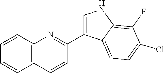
C1=CC2=C(C=C1)C=CC(C1=CNC3=C(F)C(Cl)=CC=C13)=N2
